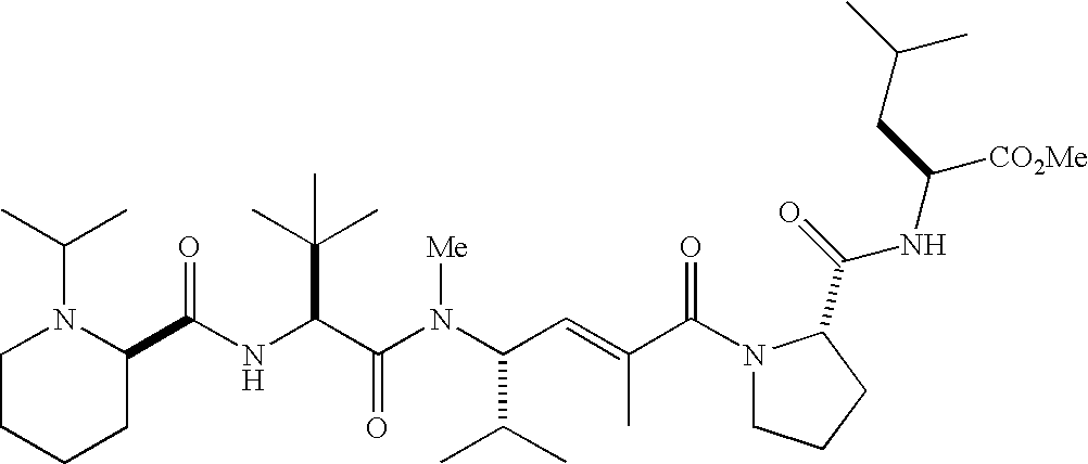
N(C(C(N(C(C(C)C)C=C(C)C(N1CCCC1C(=O)NC([CO2Me])CC(C)C)=O)[Me])=O)C(C)(C)C)C(C1N(C(C)C)CCCC1)=O
